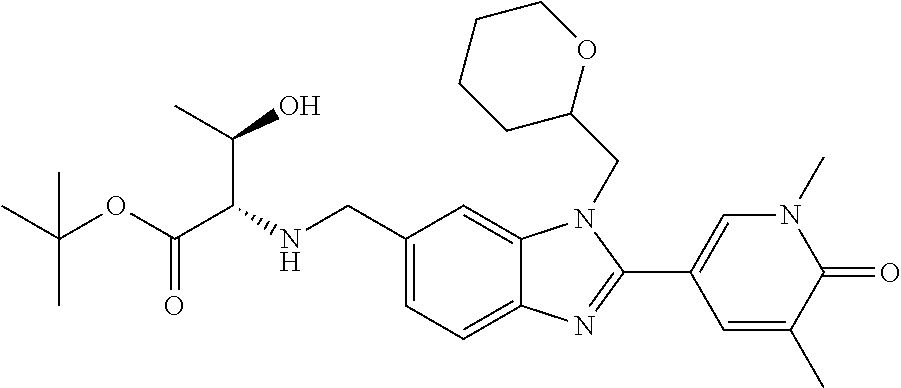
C1(CNC(C(OC(C)(C)C)=O)C(O)C)=CC=C2C(=C1)N(CC1OCCCC1)C(C1=CN(C)C(=O)C(C)=C1)=N2
